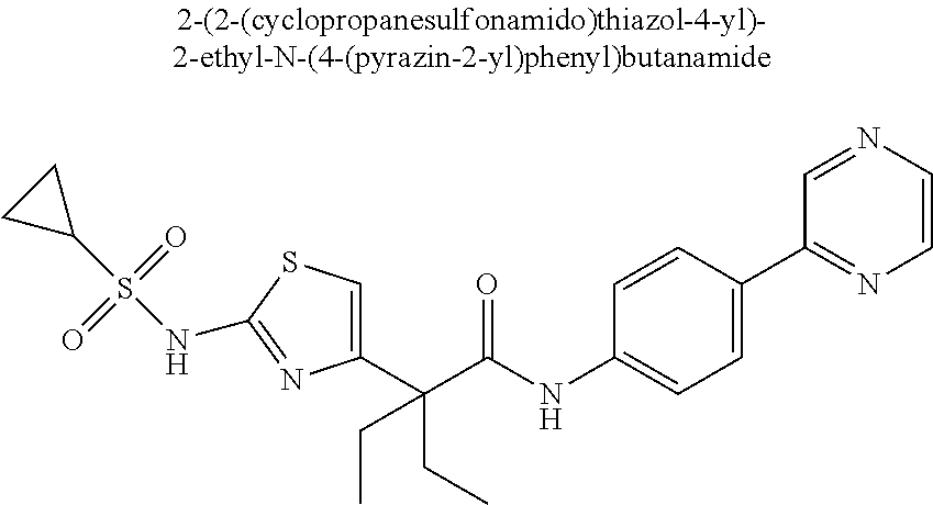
C1(C(C(NC2=CC=C(C3=NC=CN=C3)C=C2)=O)(CC)CC)=CSC(NS(C2CC2)(=O)=O)=N1
